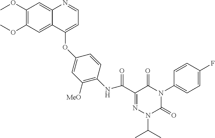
C1(OC)=C(OC)C=C2C(=C1)N=CC=C2OC1=CC([MeO])=C(NC(C2=NN(C(C)C)C(=O)N(C3=CC=C(F)C=C3)C2=O)=O)C=C1
